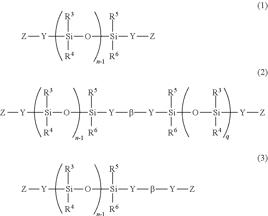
[Z][Y][Si](O[Si]([Y][Z])([R5])[R6])([R3])[R4].[Z][Y][Si](O[Si]([Y]b[Y][Z])([R5])[R6])([R3])[R4].[Z][Y][Si](O[Si]([Y]b[Y][Si](O[Si]([Y][Z])([R3])[R4])([R5])[R6])([R5])[R6])([R3])[R4]
